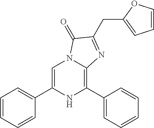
C1=C(C2=CC=CC=C2)NC(C2=CC=CC=C2)=C2N1C(=O)C(CC1=CC=CO1)=N2
